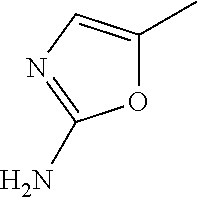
NC1=NC=C(C)O1
